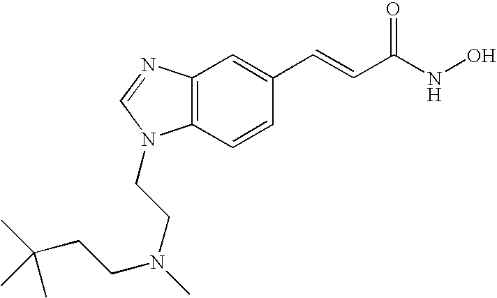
C12=C(C=CC(C=CC(NO)=O)=C1)N(CCN(C)CCC(C)(C)C)C=N2
